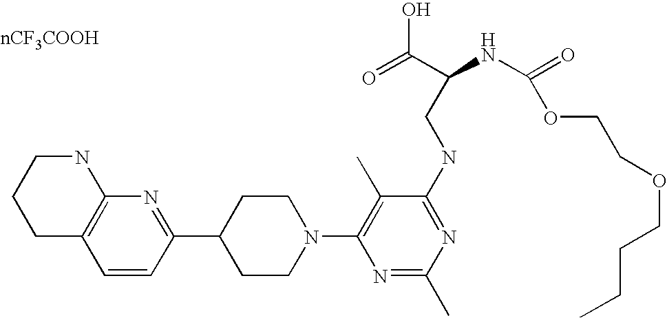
C1=CC(C2CCN(C3=C(C)C(NCC(NC(=O)OCCOCCCC)C(=O)O)=NC(C)=N3)CC2)=NC2=C1CCCN2
